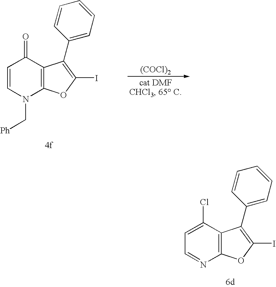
N1(C[Ph])C2=C(C(=O)C=C1)C(C1=CC=CC=C1)=C(I)O2.[(COCl)2].C12=C(C(Cl)=CC=N1)C(C1=CC=CC=C1)=C(I)O2
